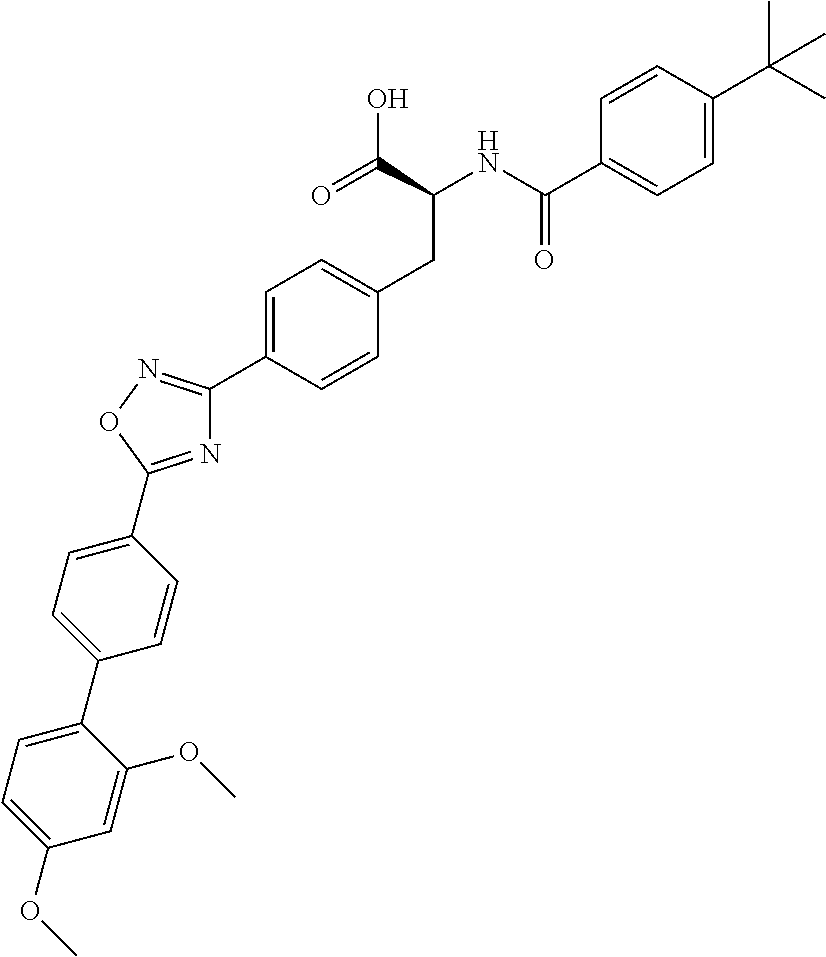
C1=CC(C(NC(CC2=CC=C(C3=NOC(C4=CC=C(C5=CC=C(OC)C=C5OC)C=C4)=N3)C=C2)C(=O)O)=O)=CC=C1C(C)(C)C
